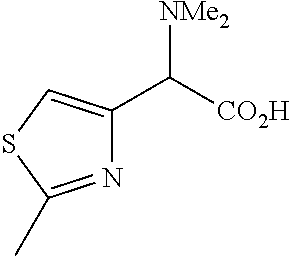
C1(C([CO2H])[NMe2])=CSC(C)=N1
